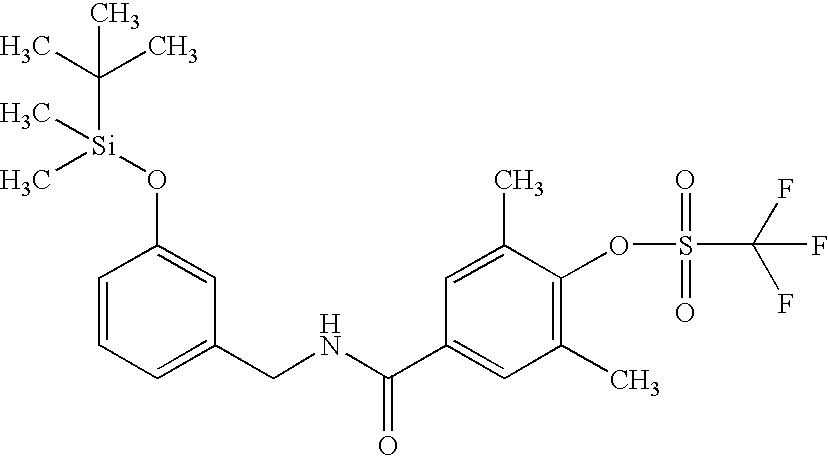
C1(O[Si](C(C)(C)C)(C)C)=CC(CNC(C2=CC(C)=C(OS(=O)(=O)C(F)(F)F)C(C)=C2)=O)=CC=C1
